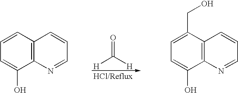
C1=CC2=C(C(O)=C1)N=CC=C2.[H]C([H])=O.C1=C(CO)C2=C(C(O)=C1)N=CC=C2
